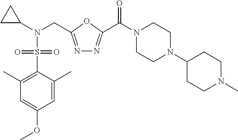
C1(C)=C(S(N(C2CC2)CC2=NN=C(C(N3CCN(C4CCN(C)CC4)CC3)=O)O2)(=O)=O)C(C)=CC(OC)=C1
